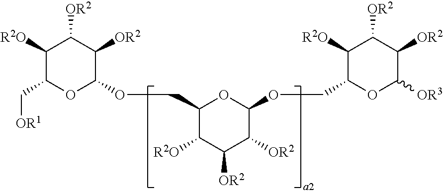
C1([R2O])C(C[OR1])OC(OCC2C([R2O])C([OR2])C([OR2])C(OCC3C([R2O])C([OR2])C([OR2])C([OR3])O3)O2)C([OR2])C1[OR2]
